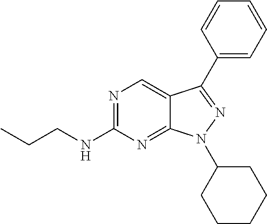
N1=C(NCCC)N=C2C(=C1)C(C1=CC=CC=C1)=NN2C1CCCCC1
